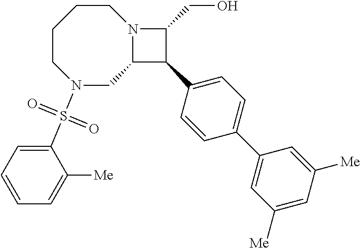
N1(S(C2=CC=CC=C2[Me])(=O)=O)CC2N(CCCC1)C(CO)C2C1=CC=C(C2=CC([Me])=CC([Me])=C2)C=C1
